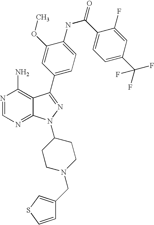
N1=CN=C2C(=C1N)C(C1=CC=C(NC(C3=CC=C(C(F)(F)F)C=C3F)=O)C(OC)=C1)=NN2C1CCN(CC2=CSC=C2)CC1
